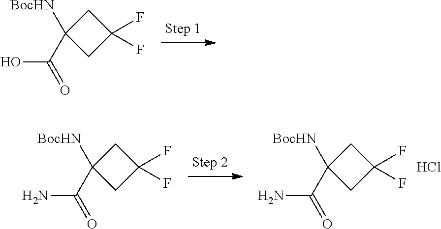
C1C([BocHN])(C(=O)O)CC1(F)F.C1C([BocHN])(C(=O)N)CC1(F)F.C1C([BocHN])(C(=O)N)CC1(F)F.Cl
